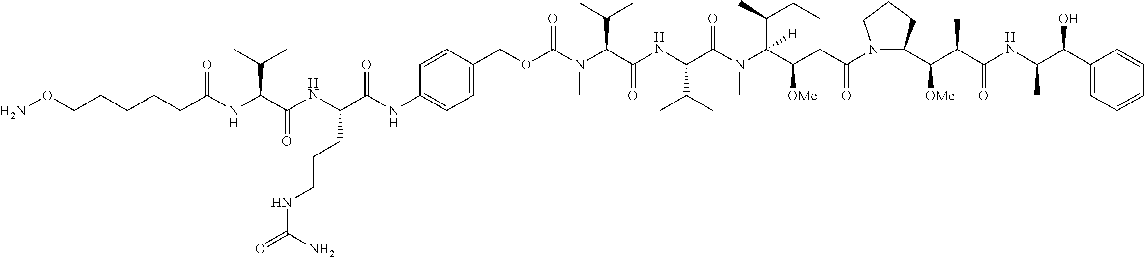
C(N(C(C(NC(C(N(C(C(CC(N1C(C(C(C(NC(C(C2=CC=CC=C2)O)C)=O)C)[OMe])CCC1)=O)[OMe])(C(CC)C)[H])C)=O)C(C)C)=O)C(C)C)C)(OCC1=CC=C(NC(=O)C(NC(=O)C(NC(=O)CCCCCON)C(C)C)CCCNC(N)=O)C=C1)=O
